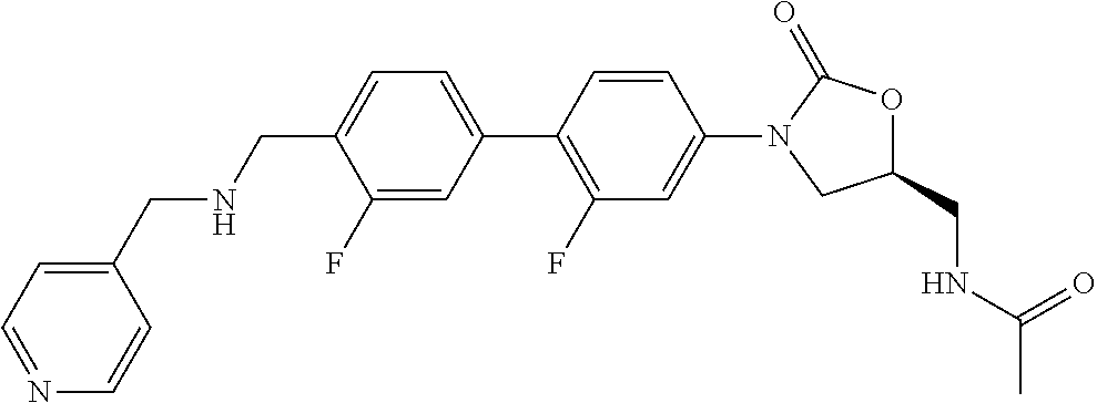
C1(CNCC2=CC=NC=C2)=CC=C(C2=C(F)C=C(N3CC(CNC(C)=O)OC3=O)C=C2)C=C1F
